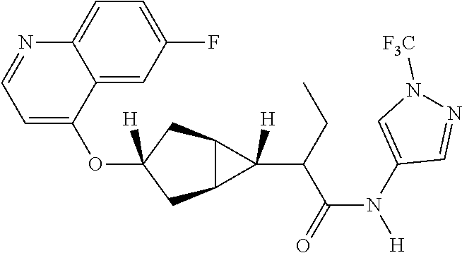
C1=C(OC2([H])CC3C(C2)C3(C(C(N(C2=CN([F3C])N=C2)[H])=O)CC)[H])C2=CC(F)=CC=C2N=C1
